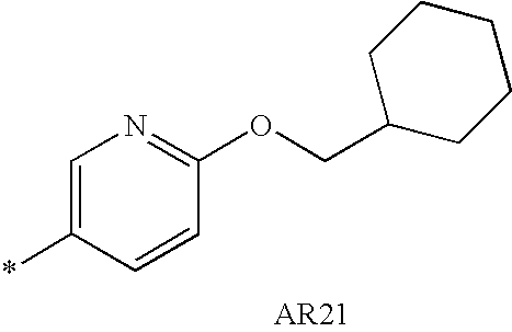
C1=C(*)C=CC(OCC2CCCCC2)=N1
